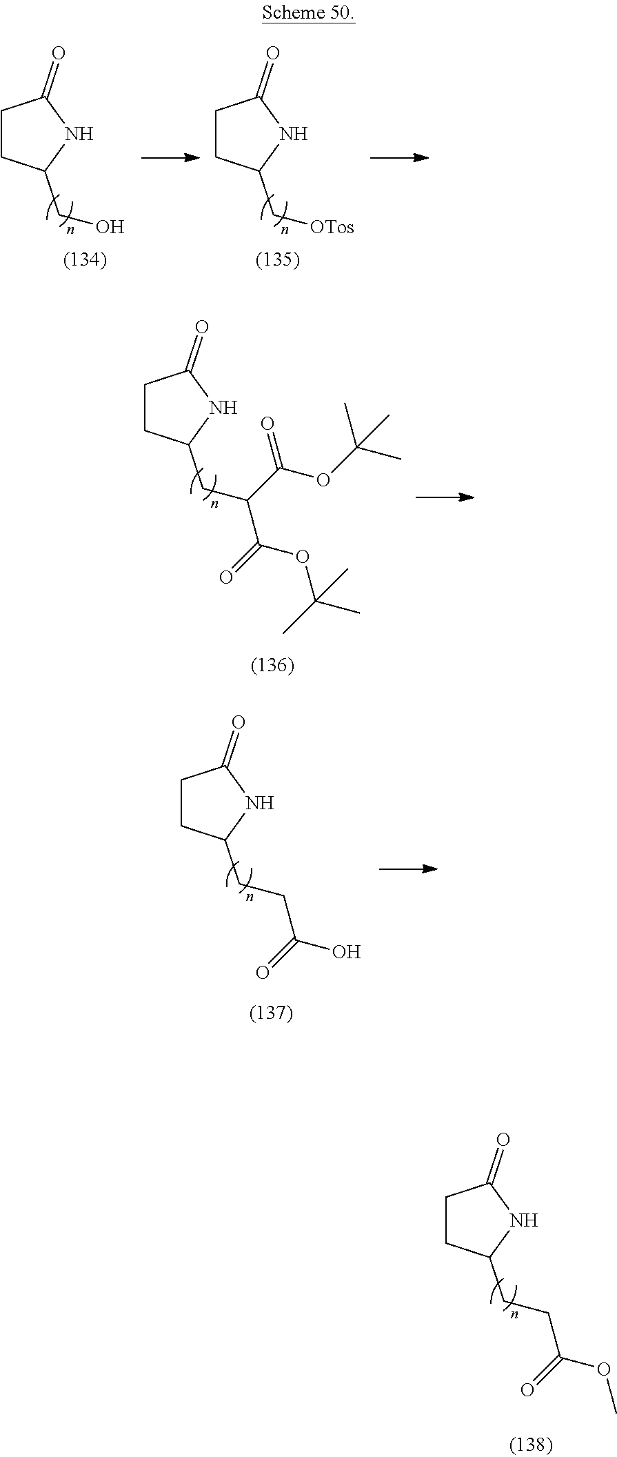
C1CC(CCC(OC)=O)NC1=O.C1CC(CC(C(=O)OC(C)(C)C)C(OC(C)(C)C)=O)NC1=O.C1CC(CCC(O)=O)NC1=O.C1CC(CO)NC1=O.C1CC(C[OTos])NC1=O
